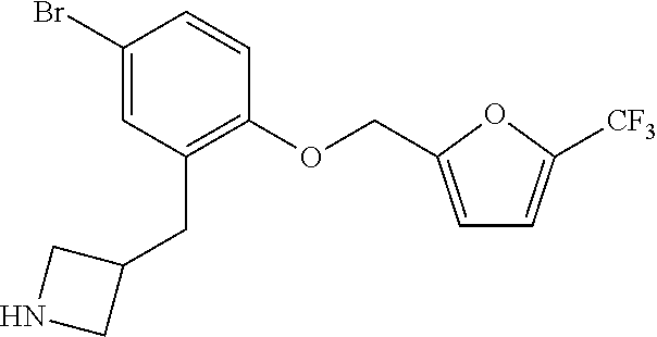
C1(Br)=CC(CC2CNC2)=C(OCC2=CC=C([CF3])O2)C=C1
